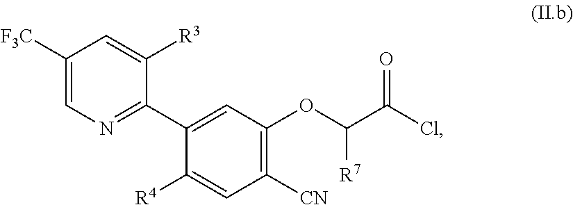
C1([F3C])=CN=C(C2=CC(OC(C(Cl)=O)[R7])=C([CN])C=C2[R4])C([R3])=C1
